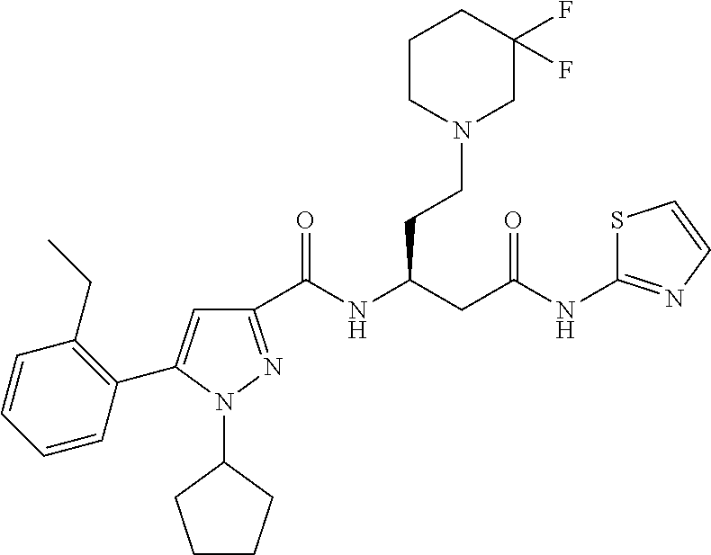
C1(C(NC(CC(NC2=NC=CS2)=O)CCN2CC(F)(F)CCC2)=O)=NN(C2CCCC2)C(C2=C(CC)C=CC=C2)=C1
